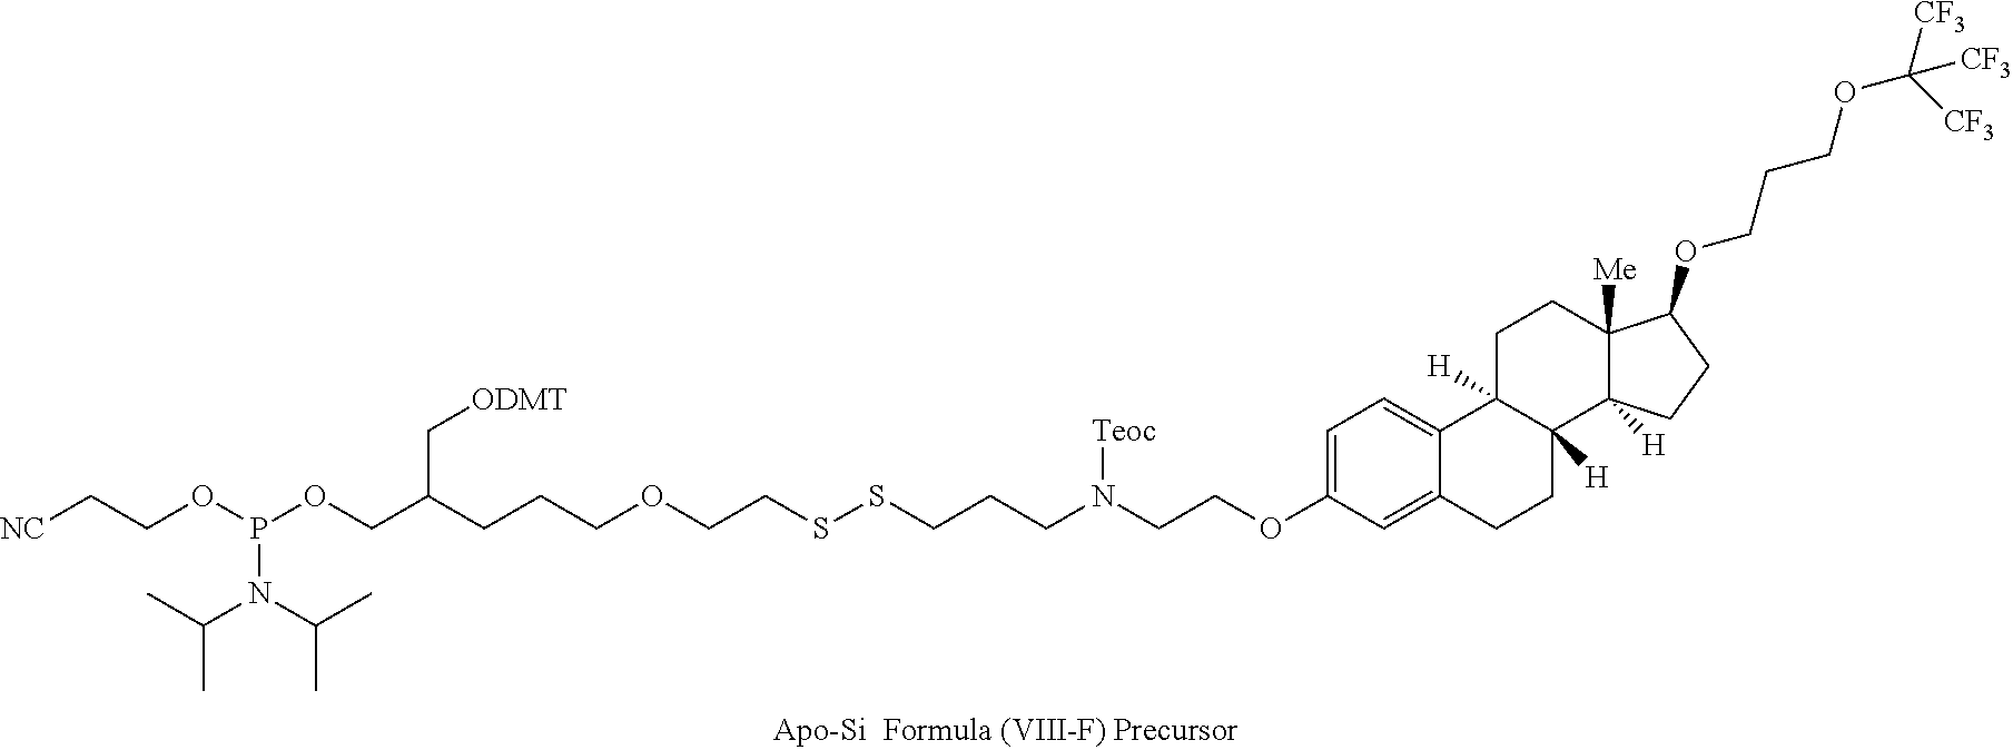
C1=C(OCCN(CCCSSCCOCCCC(C[ODMT])COP(OCC[NC])N(C(C)C)C(C)C)[Teoc])C=C2C(=C1)C1([H])C([H])(CC2)C2([H])C([Me])(CC1)C(OCCCOC([CF3])([CF3])[CF3])CC2
